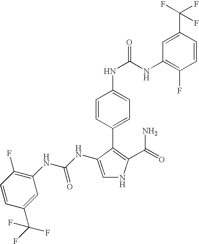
C1=C(NC(NC2=C(F)C=CC(C(F)(F)F)=C2)=O)C(C2=CC=C(NC(=O)NC3=C(F)C=CC(C(F)(F)F)=C3)C=C2)=C(C(=O)N)N1
